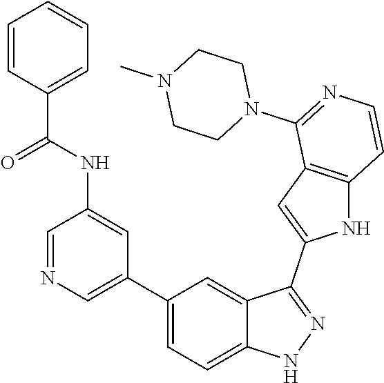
C1(C2=CN=CC(NC(C3=CC=CC=C3)=O)=C2)=CC=C2C(=C1)C(C1=CC3=C(N1)C=CN=C3N1CCN(C)CC1)=NN2
